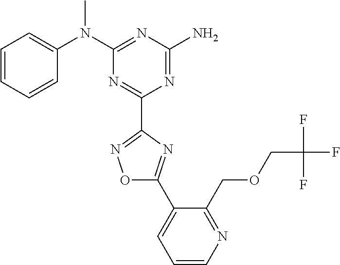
C1=CC=CC(N(C2=NC(N)=NC(C3=NOC(C4=CC=CN=C4COCC(F)(F)F)=N3)=N2)C)=C1
